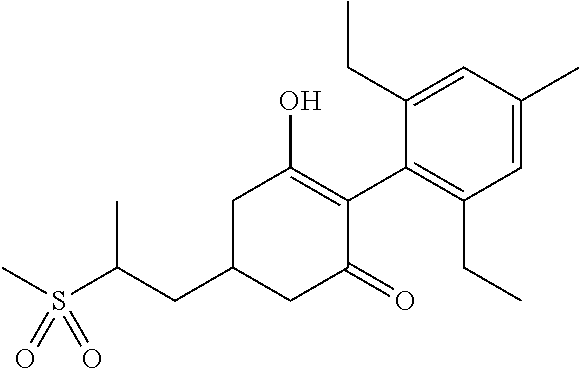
C1(CC(S(C)(=O)=O)C)CC(=O)C(C2=C(CC)C=C(C)C=C2CC)=C(O)C1
